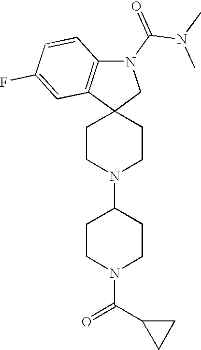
C1CN(C2CCN(C(C3CC3)=O)CC2)CCC12CN(C(N(C)C)=O)C1=C2C=C(F)C=C1
